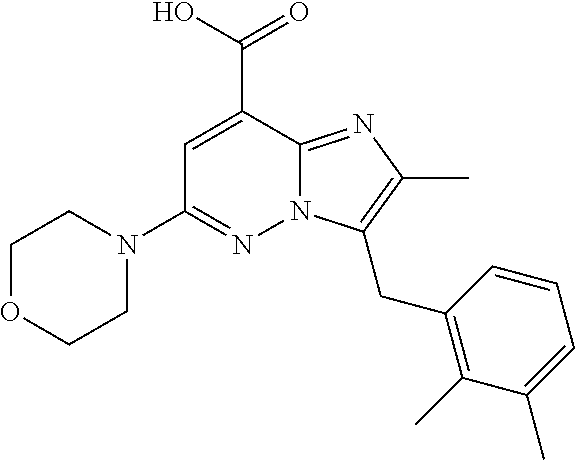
N12C(=NC(C)=C1CC1=C(C)C(C)=CC=C1)C(C(=O)O)=CC(N1CCOCC1)=N2
